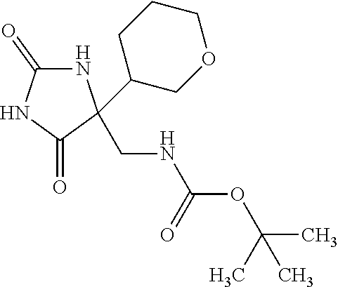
C1(=O)NC(C2COCCC2)(CNC(OC(C)(C)C)=O)C(=O)N1
